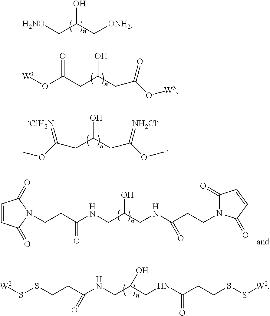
C(C(C[ONH2])O)[H2NO].C(C(CC(O[W3])=O)O)C(O[W3])=O.C(C(CC(OC)=[+NH2Cl-])O)C(OC)=[-ClH2N+].C(C(CNC(CCN1C(=O)C=CC1=O)=O)O)NC(CCN1C(=O)C=CC1=O)=O.C(C(NCC(O)CNC(CCSS[W2])=O)=O)CSS[W2]
